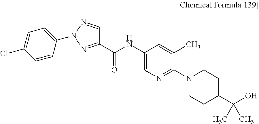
C1(C(NC2=CN=C(N3CCC(C(O)(C)C)CC3)C(C)=C2)=O)=NN(C2=CC=C(Cl)C=C2)N=C1
